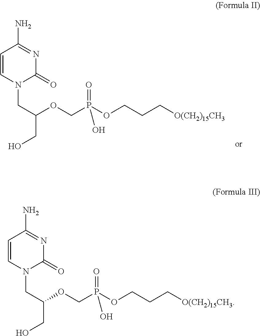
C1=CN(CC(CO)OCP(OCCC[O(CH2)15CH3])(=O)O)C(=O)N=C1N.C1=CN(CC(CO)OCP(OCCC[O(CH2)15CH3])(=O)O)C(=O)N=C1N
